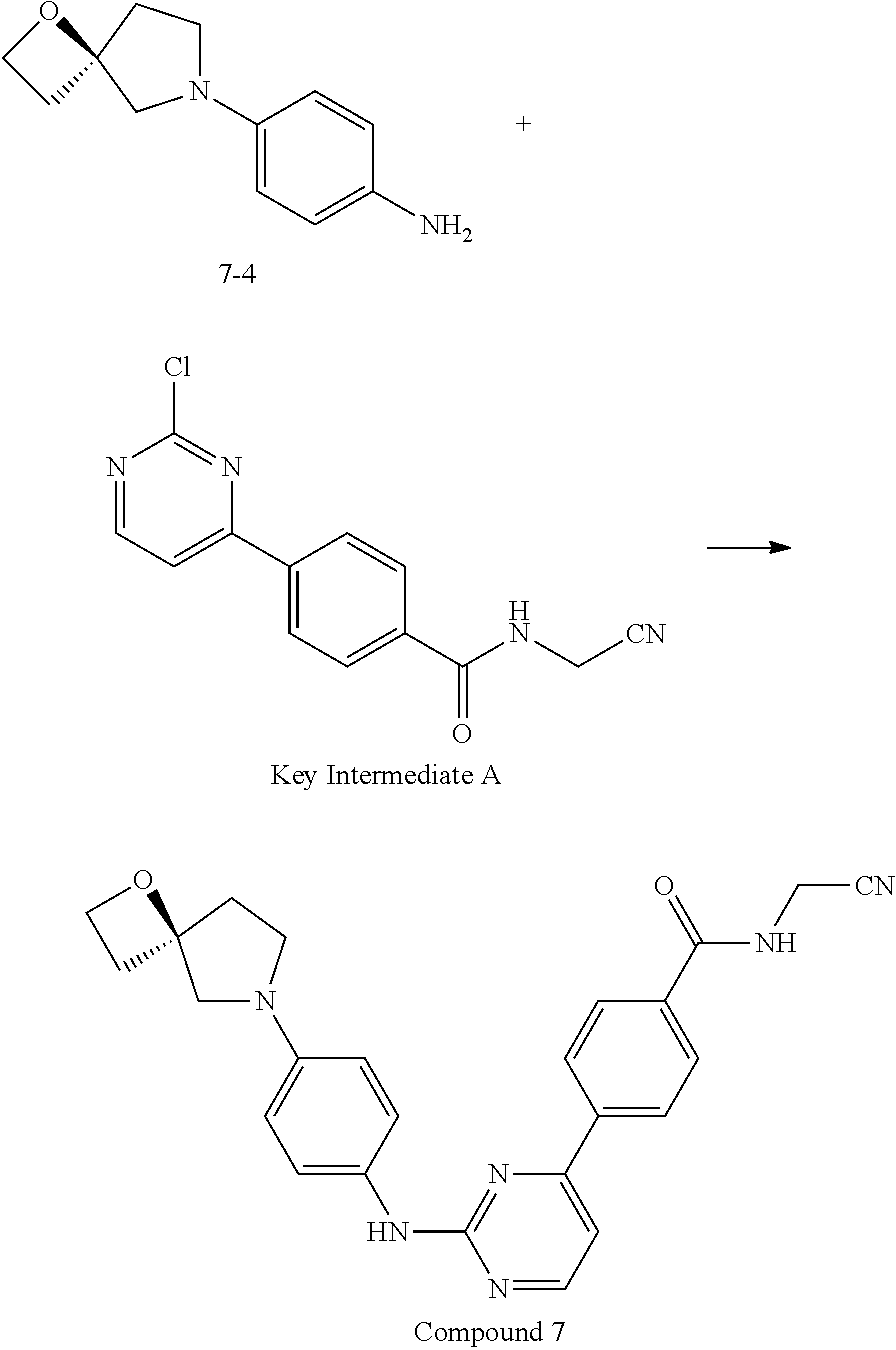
N1(C2=CC=C(N)C=C2)CCC2(C1)OCC2.N1=CC=C(C2=CC=C(C(NC[CN])=O)C=C2)N=C1Cl.C1N(C2=CC=C(NC3=NC(C4=CC=C(C(=O)NC[CN])C=C4)=CC=N3)C=C2)CCC12OCC2
